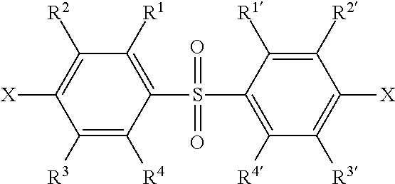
C1([R3])=C([R4])C(S(=O)(=O)C2=C([R4])C([R3])=C([X])C([R2])=C2[R1])=C([R1])C([R2])=C1[X]
